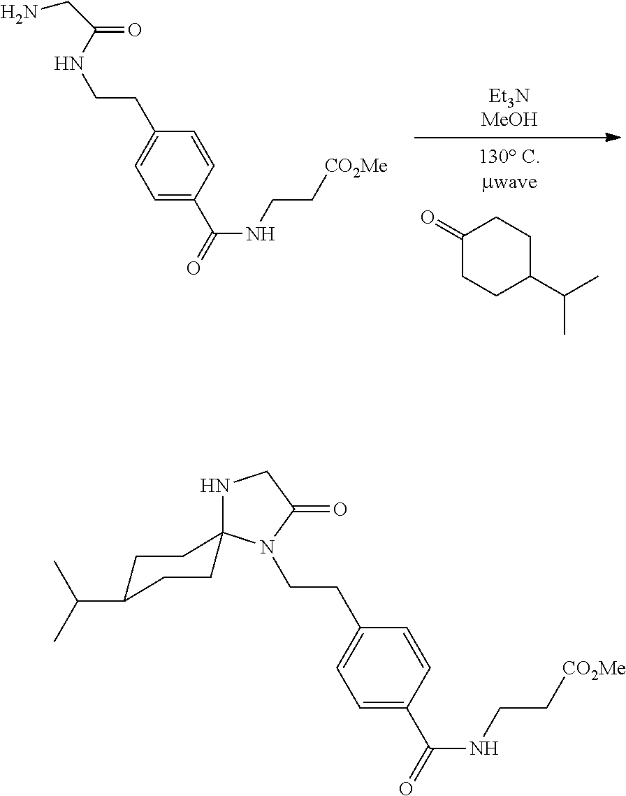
C1(=O)CCC(C(C)C)CC1.C1=C(C(=O)NCC[CO2Me])C=CC(CCNC(=O)CN)=C1.C1=C(C(=O)NCC[CO2Me])C=CC(CCN2C(=O)CNC23CCC(C(C)C)CC3)=C1
